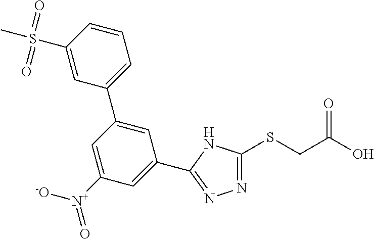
N1=C(SCC(O)=O)NC(C2=CC([N+]([-O])=O)=CC(C3=CC=CC(S(=O)(=O)C)=C3)=C2)=N1
